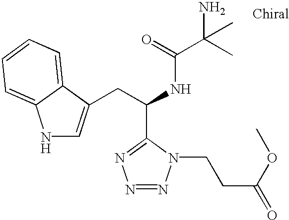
C(C(NC(C(C)(N)C)=O)C1=NN=NN1CCC(=O)OC)C1=CNC2=CC=CC=C12
